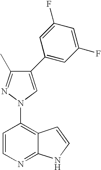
C1=CN=C2C(=C1N1C=C(C3=CC(F)=CC(F)=C3)C(C)=N1)C=CN2
